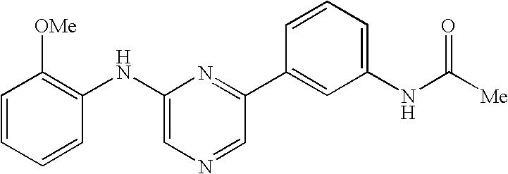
C1=CC=CC(NC2=CN=CC(C3=CC(NC([Me])=O)=CC=C3)=N2)=C1[OMe]
